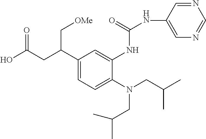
N(CC(C)C)(CC(C)C)C1=CC=C(C(CC(O)=O)C[OMe])C=C1NC(=O)NC1=CN=CN=C1
